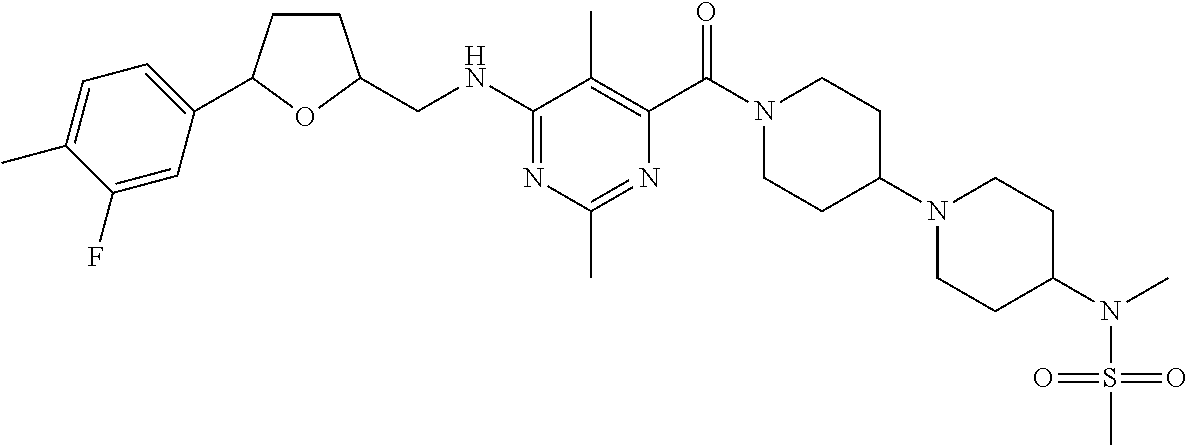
C1(NCC2CCC(C3=CC=C(C)C(F)=C3)O2)=NC(C)=NC(C(N2CCC(N3CCC(N(S(=O)(=O)C)C)CC3)CC2)=O)=C1C
